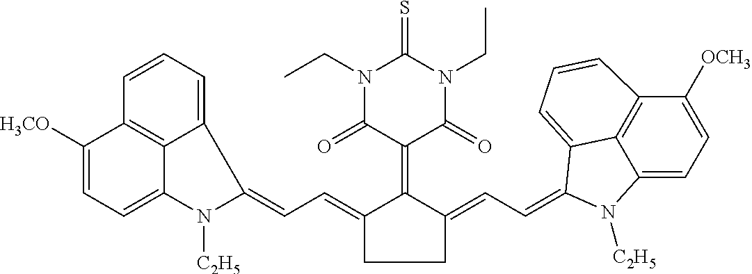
C1(=CC=C2C3=CC=CC4=C3C(=CC=C4[H3CO])N2[C2H5])C(=C2C(=O)N(CC)C(=S)N(CC)C2=O)C(=CC=C2C3=CC=CC4=C3C(=CC=C4[OCH3])N2[C2H5])CC1
